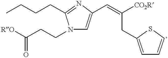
N1=C(CCCC)N(CCC([RO])=O)C=C1C=C([CO2R])CC1=CC=CS1
